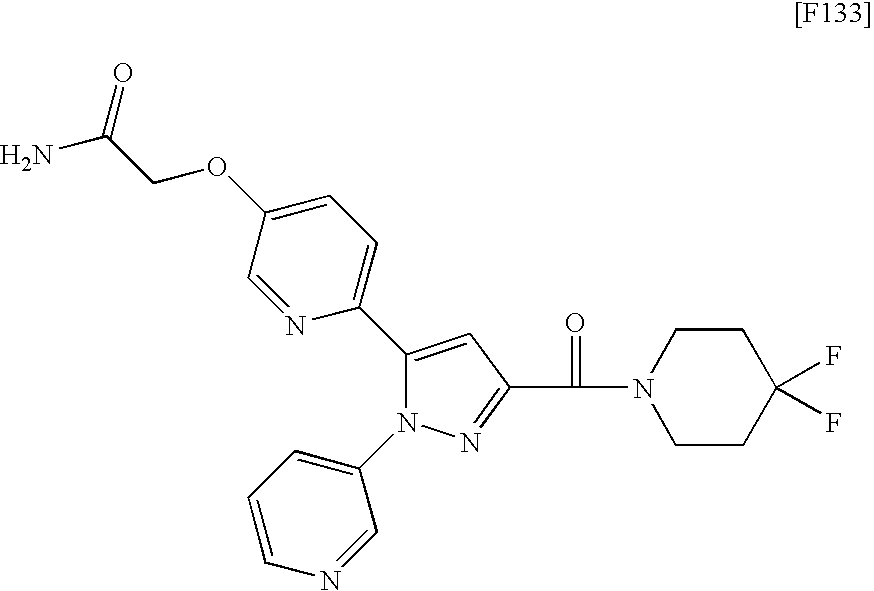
C1=C(OCC(N)=O)C=NC(C2=CC(C(=O)N3CCC(F)(F)CC3)=NN2C2=CC=CN=C2)=C1
